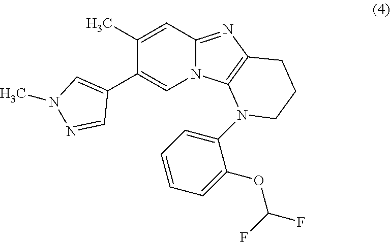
C1(C2=CN3C(=NC4=C3N(C3=CC=CC=C3OC(F)F)CCC4)C=C2C)=CN(C)N=C1
